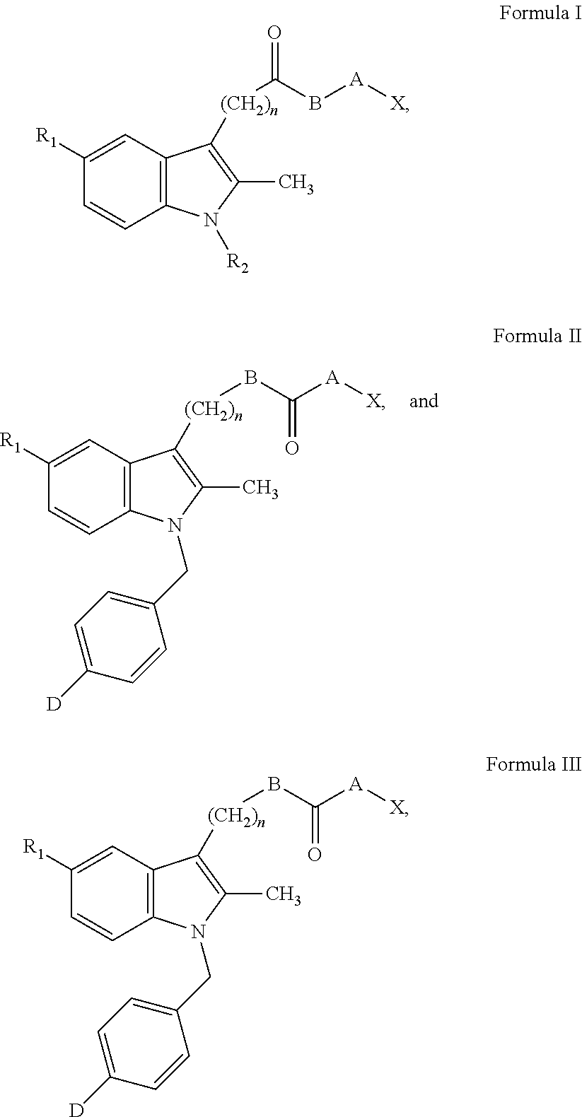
C1([R1])=CC2=C(C=C1)N(CC1=CC=C([D])C=C1)C(C)=C2[(CH2)n]BC([A][X])=O.C1([R1])=CC2=C(C=C1)N([R2])C(C)=C2[(CH2)n]C(B[A][X])=O.C1([R1])=CC2=C(C=C1)N(CC1=CC=C([D])C=C1)C(C)=C2[(CH2)n]BC([A][X])=O
